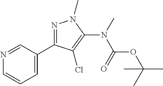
N1=C(C2=CC=CN=C2)C(Cl)=C(N(C(OC(C)(C)C)=O)C)N1C
